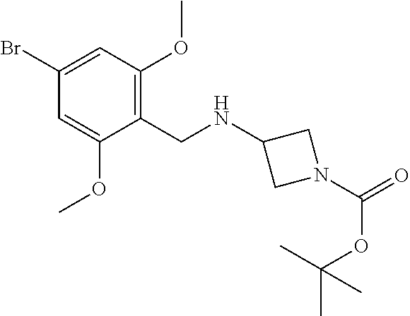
C1(Br)=CC(OC)=C(CNC2CN(C(=O)OC(C)(C)C)C2)C(OC)=C1
